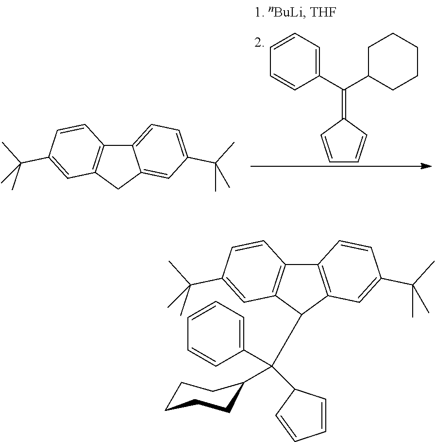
C1=CC=C(C(C2CCCCC2)=C2C=CC=C2)C=C1.C12=CC=C(C(C)(C)C)C=C1CC1=C2C=CC(C(C)(C)C)=C1.C12=C(C(C(C3=CC=CC=C3)(C3CCCCC3)C3C=CC=C3)C3=C1C=CC(C(C)(C)C)=C3)C=C(C(C)(C)C)C=C2
